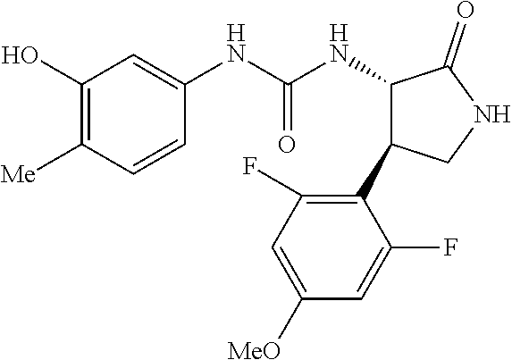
C1(O)=C([Me])C=CC(NC(NC2C(C3=C(F)C=C([MeO])C=C3F)CNC2=O)=O)=C1
